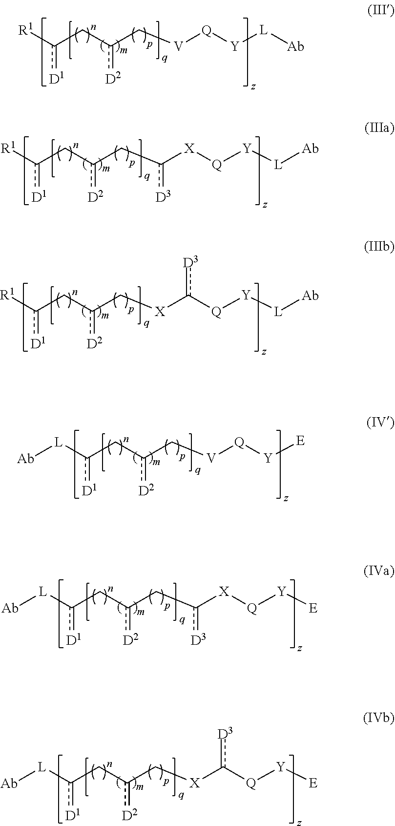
[R1]c(Cc(C[V][Q][Y][L][Ab])[D2])[D1].[R1]c(Cc(Cc([X][Q][Y][L][Ab])[D3])[D2])[D1].[R1]c(Cc(C[X]c([Q][Y][L][Ab])[D3])[D2])[D1].[L](c(Cc(C[V][Q][Y][E])[D2])[D1])[Ab].[L](c(Cc(Cc([X][Q][Y][E])[D3])[D2])[D1])[Ab].[L](c(Cc(C[X]c([Q][Y][E])[D3])[D2])[D1])[Ab]
